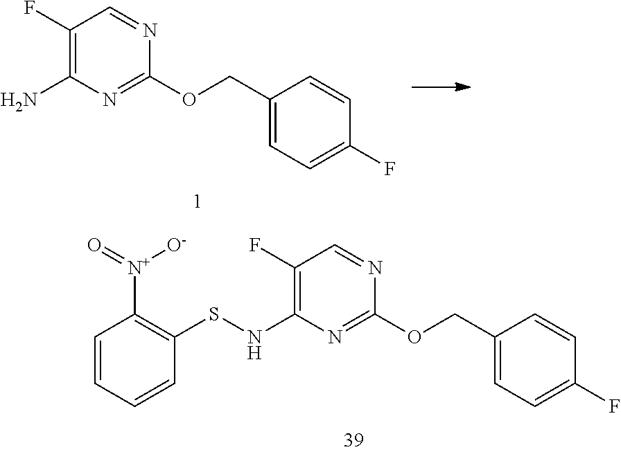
C1(N)=C(F)C=NC(OCC2=CC=C(F)C=C2)=N1.C1(NSC2=C([N+](=O)[O-])C=CC=C2)=C(F)C=NC(OCC2=CC=C(F)C=C2)=N1
